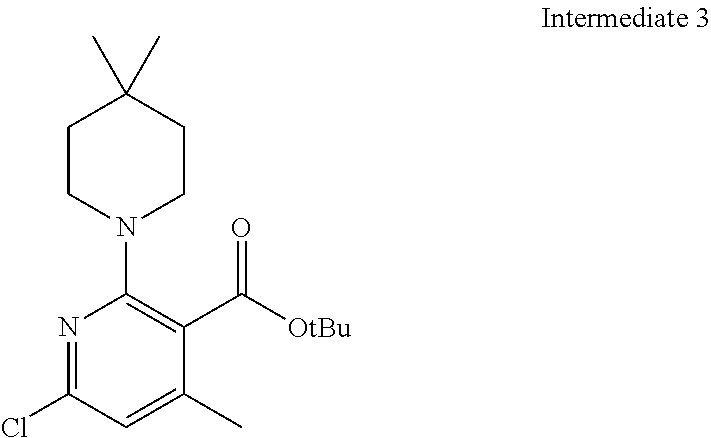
N1=C(Cl)C=C(C)C(C([OtBu])=O)=C1N1CCC(C)(C)CC1
